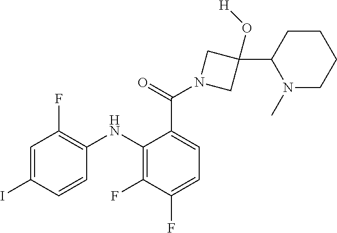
C1=C(I)C=CC(NC2=C(F)C(F)=CC=C2C(N2CC(O[H])(C3N(C)CCCC3)C2)=O)=C1F
